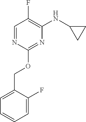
C1=C(COC2=NC(NC3CC3)=C(F)C=N2)C(F)=CC=C1
